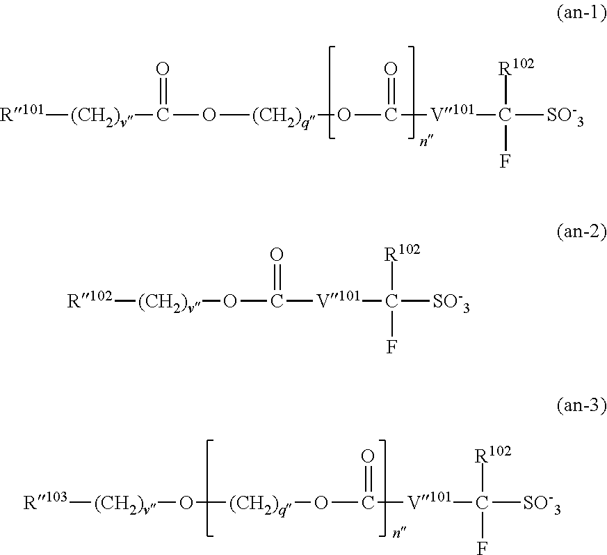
[R103][(CH2)v]O[(CH2)q]OC([V101]C([SO-3])([R102])F)=O.[R101][(CH2)v]C(=O)O[(CH2)q]OC([V101]C([SO-3])([R102])F)=O.[R102][(CH2)v]OC([V101]C([SO-3])([R102])F)=O
